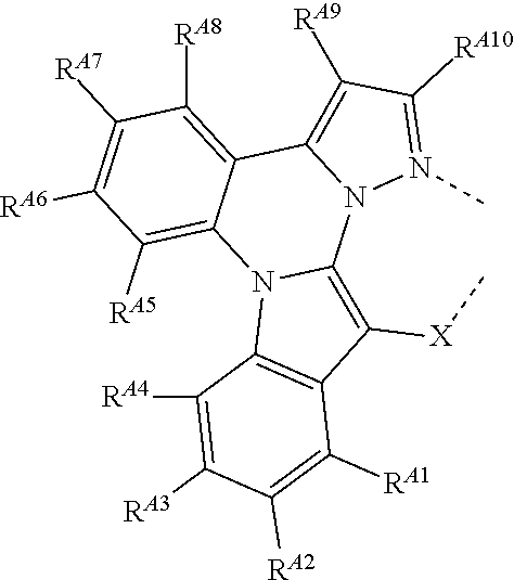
C1([RA7])=C([RA6])C([RA5])=C2C(=C1[RA8])C1=C([RA9])C([RA10])=N(C)N1C1=C([X]C)C3=C(N21)C([RA4])=C([RA3])C([RA2])=C3[RA1]
